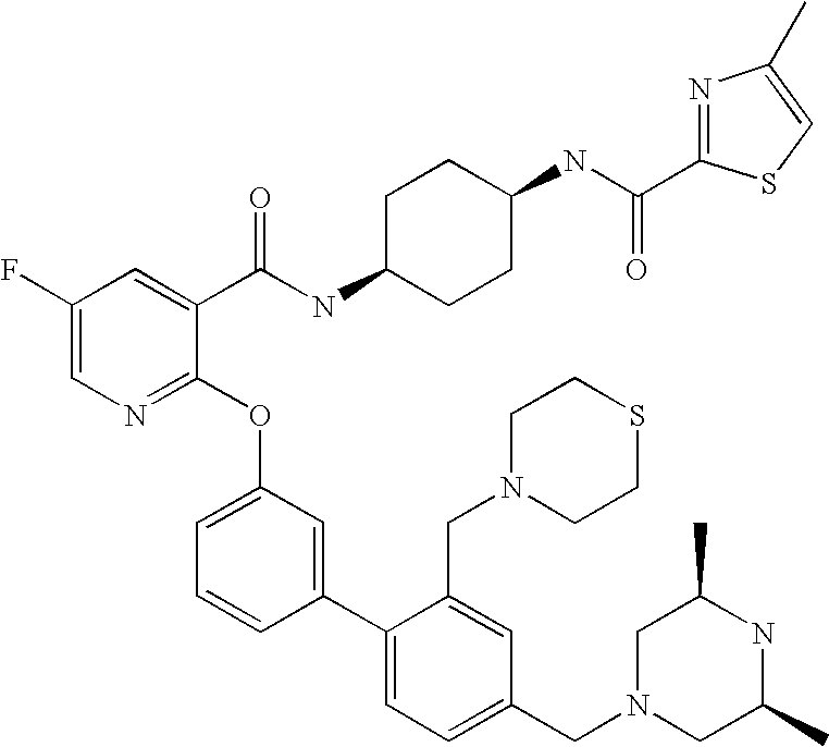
C1(F)=CN=C(OC2=CC=CC(C3=CC=C(CN4CC(C)NC(C)C4)C=C3CN3CCSCC3)=C2)C(C(NC2CCC(NC(=O)C3=NC(C)=CS3)CC2)=O)=C1
